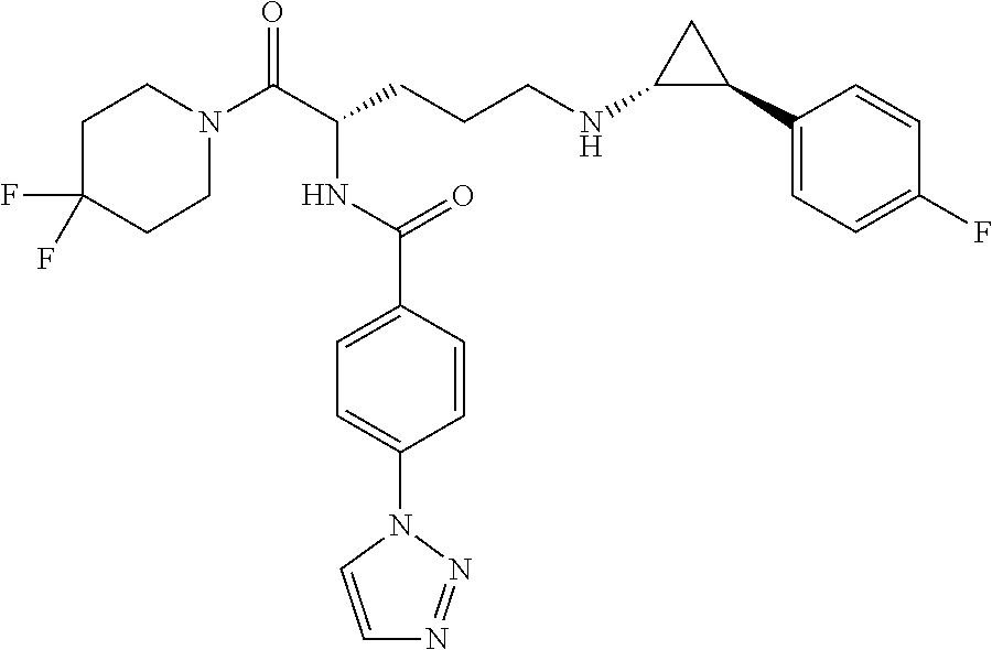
C1N(C(C(CCCNC2C(C3=CC=C(F)C=C3)C2)NC(C2=CC=C(N3C=CN=N3)C=C2)=O)=O)CCC(F)(F)C1
